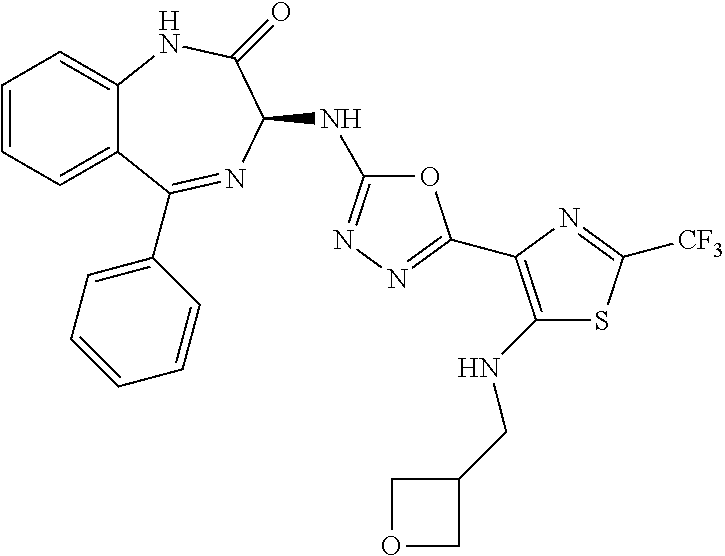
C1=CC=C2C(=C1)NC(=O)C(NC1=NN=C(C3=C(NCC4COC4)SC([CF3])=N3)O1)N=C2C1=CC=CC=C1
